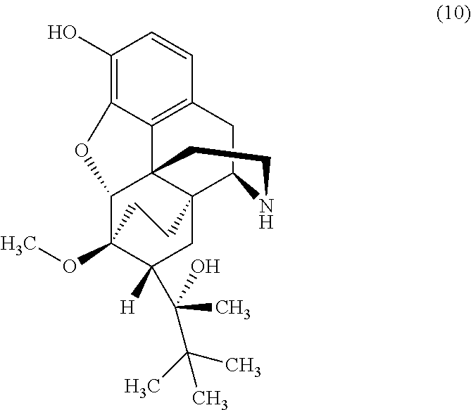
C1(O)=C2C3=C(C=C1)CC1C45C3(C(C(OC)(C([H])(C(C(C)(C)C)(C)O)C4)CC5)O2)CCN1
